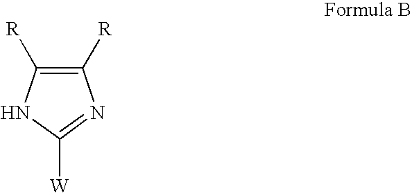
C1([R])=C([R])NC([W])=N1
